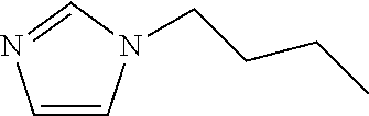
C1=CN(CCCC)C=N1
